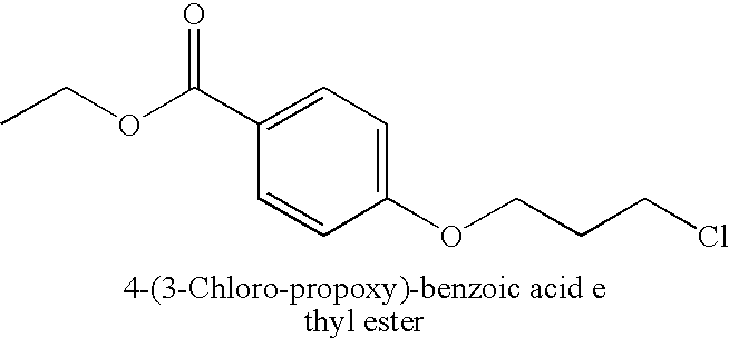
C1=C(C(OCC)=O)C=CC(OCCCCl)=C1
